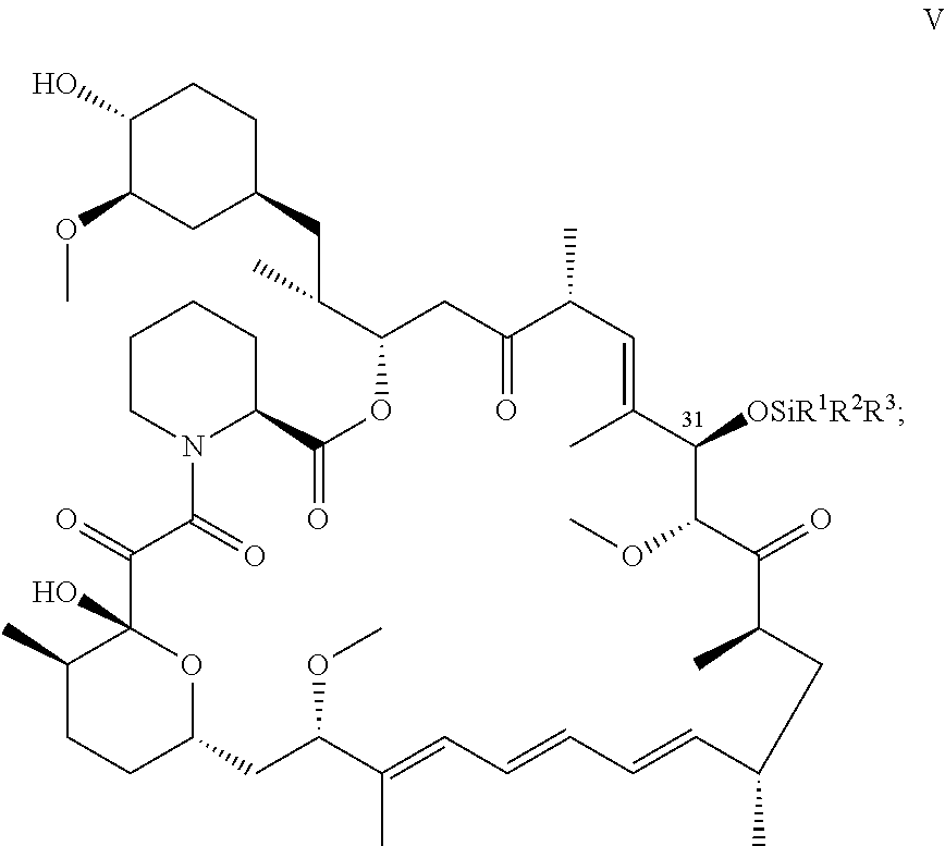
C1(O)C(OC)CC(CC(C2CC(=O)C(C)C=C(C)C([OSiR1R2R3])C(OC)C(=O)C(C)CC(C)C=CC=CC=C(C)C(OC)CC3CCC(C)C(O)(C(=O)C(=O)N4C(C(=O)O2)CCCC4)O3)C)CC1
